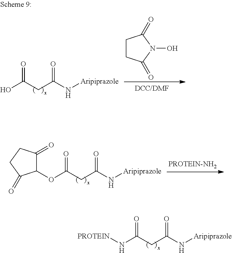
N(C(CC(N[Aripiprazole])=O)=O)[PROTEIN].OC(CC(N[Aripiprazole])=O)=O.C1CC(=O)N(O)C1=O.O(C(CC(N[Aripiprazole])=O)=O)C1C(=O)CCC1=O
